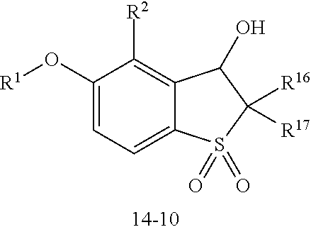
C1(O[R1])=CC=C2C(=C1[R2])C(O)C([R16])([R17])S2(=O)=O
